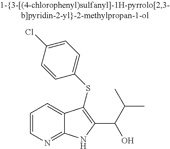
C(C1=C(SC2=CC=C(Cl)C=C2)C2=CC=CN=C2N1)(C(C)C)O
